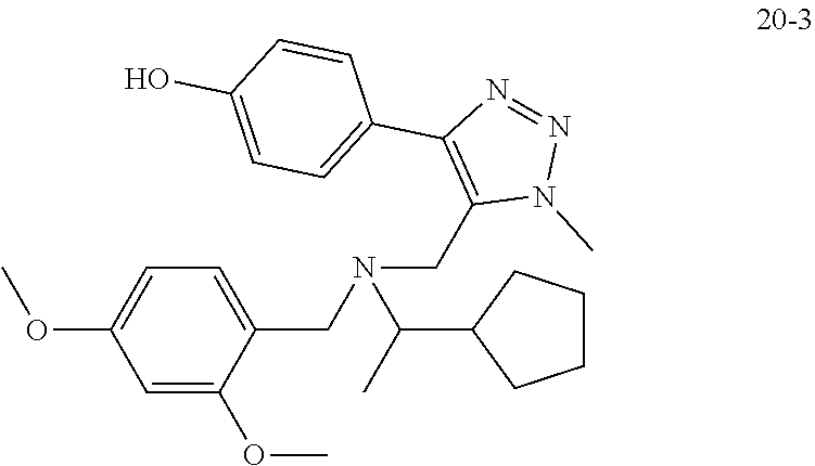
C1=C(OC)C(CN(CC2=C(C3=CC=C(O)C=C3)N=NN2C)C(C)C2CCCC2)=CC=C1OC
